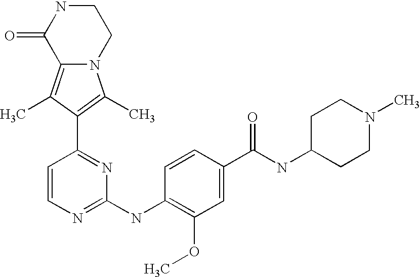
N12C(=C(C)C(C3=NC(NC4=C(OC)C=C(C(NC5CCN(C)CC5)=O)C=C4)=NC=C3)=C1C)C(=O)NCC2
